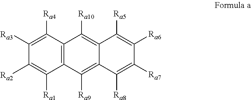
C1([Ra3])=C([Ra4])C2=C(C([Ra1])=C1[Ra2])C([Ra9])=C1C(=C2[Ra10])C([Ra5])=C([Ra6])C([Ra7])=C1[Ra8]
